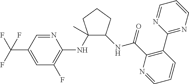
C1(NC2=C(F)C=C(C(F)(F)F)C=N2)(C)C(NC(C2=C(C3=NC=CC=N3)C=CC=N2)=O)CCC1
